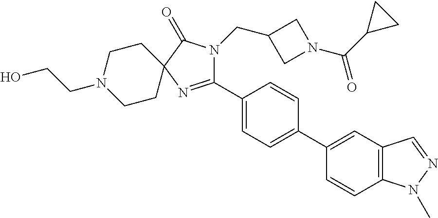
C12=C(C=CC(C3=CC=C(C4=NC5(C(=O)N4CC4CN(C(C6CC6)=O)C4)CCN(CCO)CC5)C=C3)=C1)N(C)N=C2
